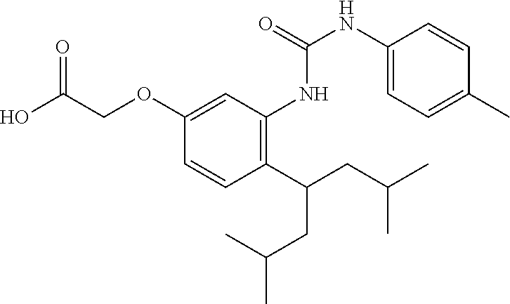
O(C1=CC(NC(NC2=CC=C(C)C=C2)=O)=C(C(CC(C)C)CC(C)C)C=C1)CC(O)=O
